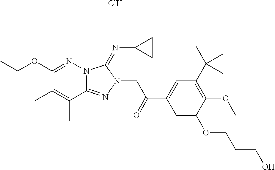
N12C(=NN(CC(C3=CC(C(C)(C)C)=C(OC)C(OCCCO)=C3)=O)C1=NC1CC1)C(C)=C(C)C(OCC)=N2.Cl
